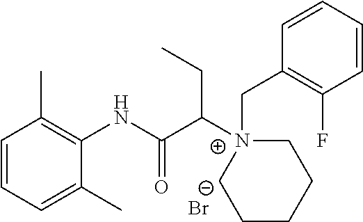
C1=CC=C(C)C(NC(C([N+]2(CC3=C(F)C=CC=C3)CCCCC2)CC)=O)=C1C.[Br-]
